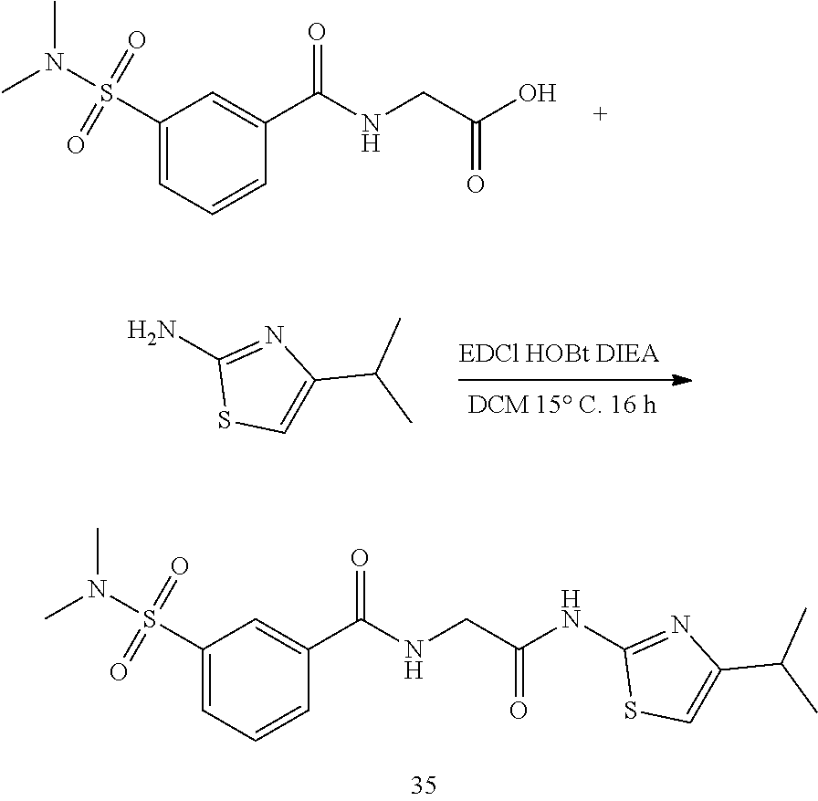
C1(S(N(C)C)(=O)=O)=CC=CC(C(NCC(O)=O)=O)=C1.NC1=NC(C(C)C)=CS1.C1(S(N(C)C)(=O)=O)=CC=CC(C(NCC(=O)NC2=NC(C(C)C)=CS2)=O)=C1
